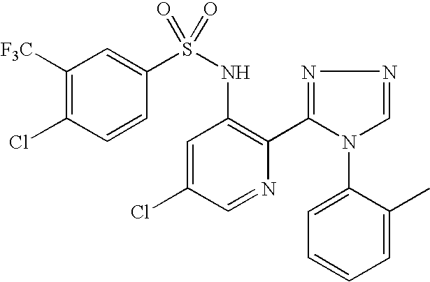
C1([F3C])=C(Cl)C=CC(S(NC2=C(C3=NN=CN3C3=CC=CC=C3C)N=CC(Cl)=C2)(=O)=O)=C1
